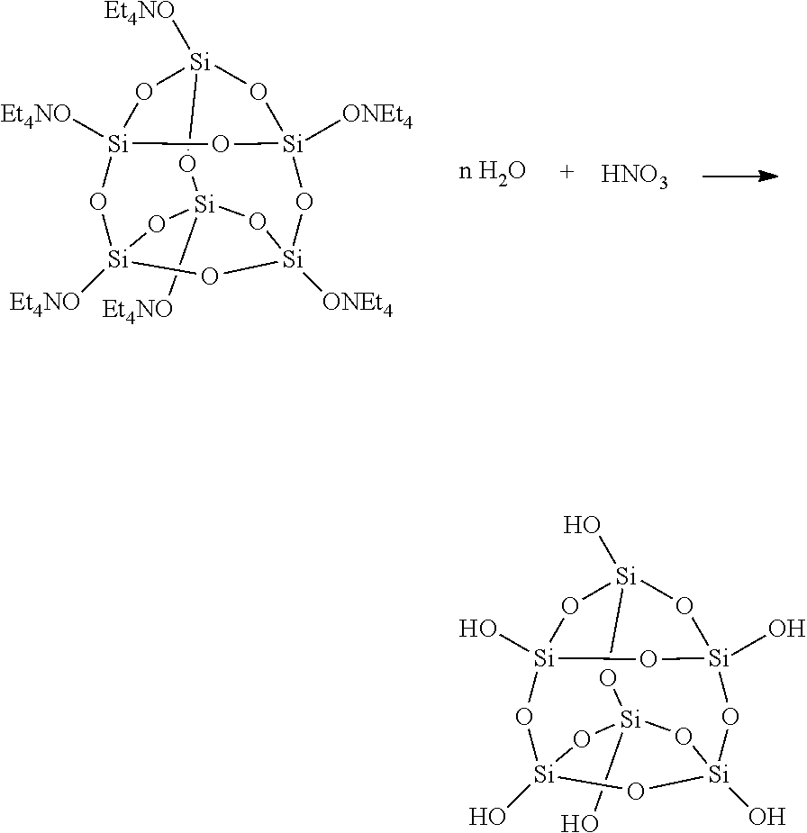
O1[Si]2(O)O[Si]3(O)O[Si]4(O)O[Si](O)(O[Si]1(O)O3)O[Si](O)(O4)O2.O1[Si]2([Et4NO])O[Si]3([ONEt4])O[Si]4([ONEt4])O[Si]([Et4NO])(O[Si]1([Et4NO])O3)O[Si]([Et4NO])(O4)O2.[HNO3]
